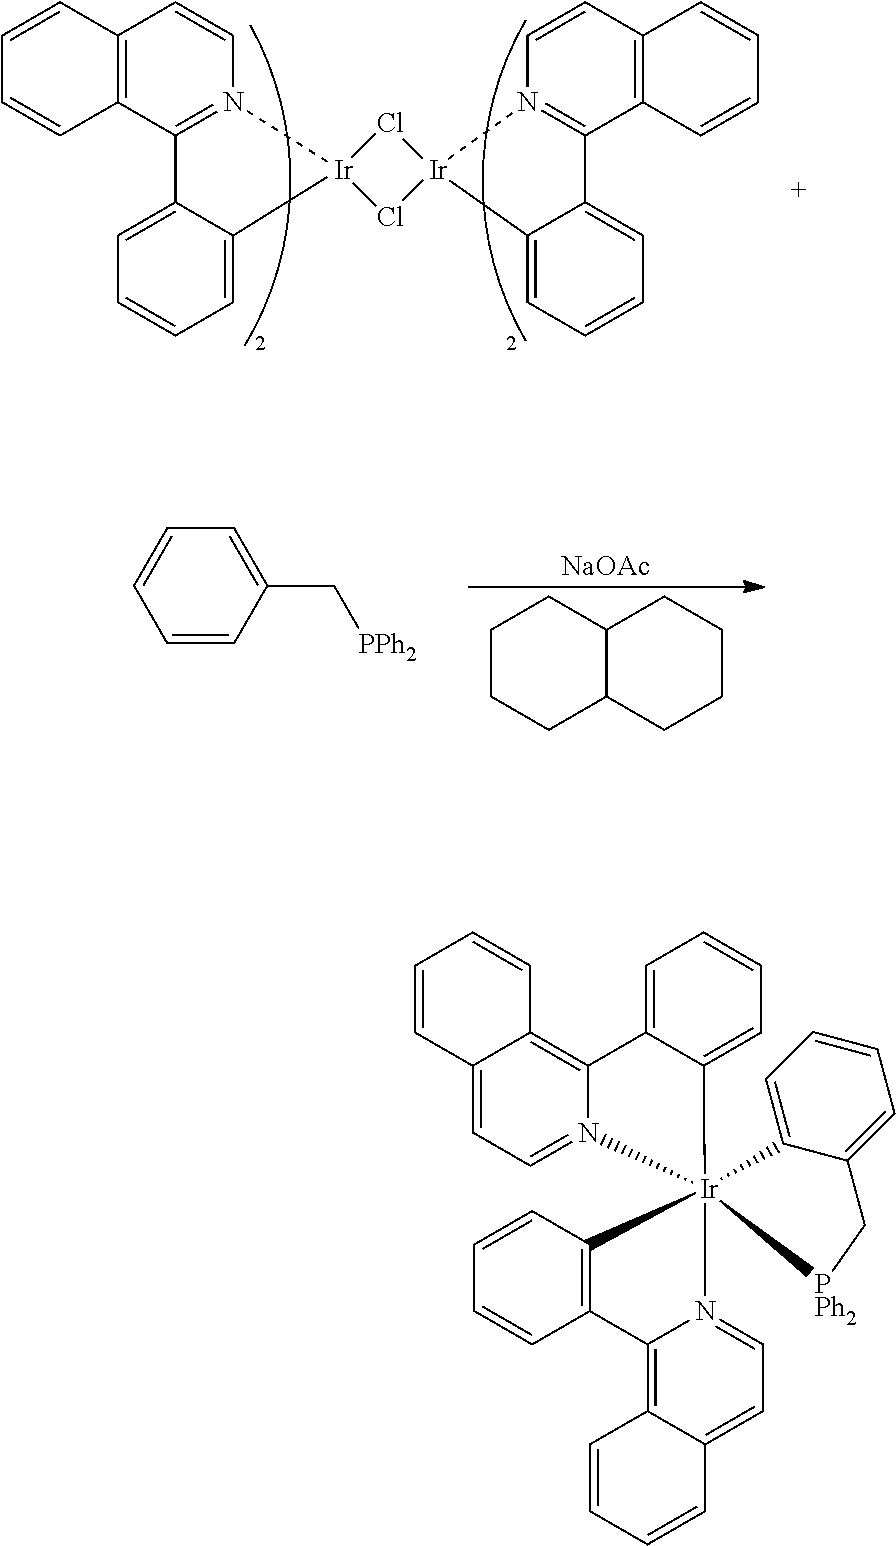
C12=C(C3=N(C=C1)[Ir]1(C4=CC=CC=C34)Cl[Ir]3(Cl1)N1=C(C4=C(C=C1)C=CC=C4)C1=CC=CC=C13)C=CC=C2.C1=CC(C[PPh2])=CC=C1.C1CCC2C(C1)CCCC2.[NaOAc].C12=CC=N3C(=C1C=CC=C2)C1=CC=CC=C1[Ir]312(C3=C(C=CC=C3)C3=C4C(=CC=N31)C=CC=C4)C1=CC=CC=C1C[PPh2]2
